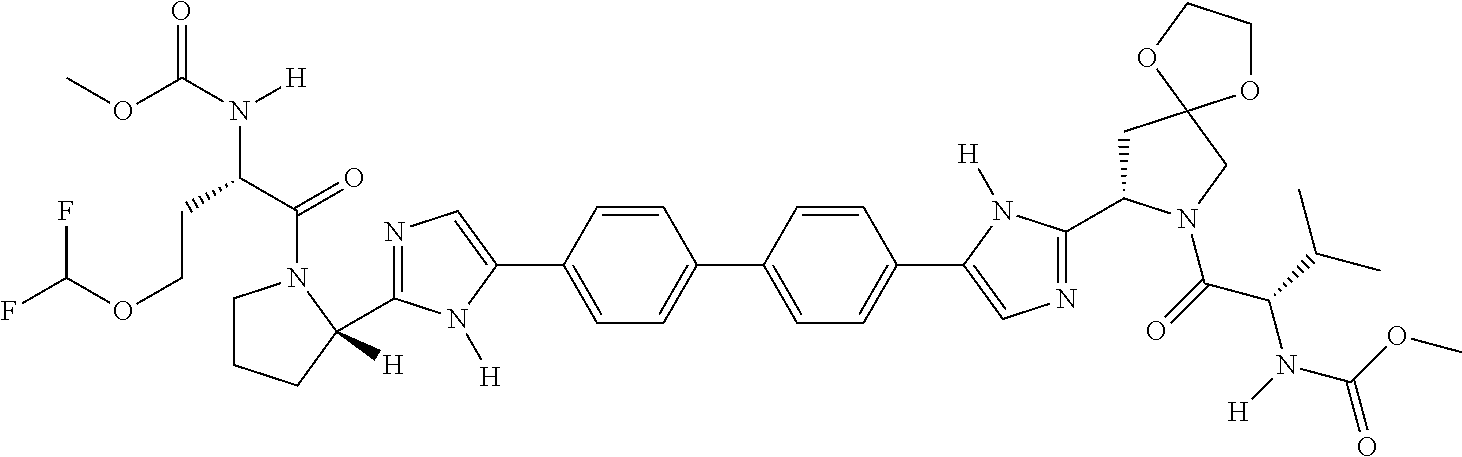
COC(=O)N(C(CCOC(F)F)C(=O)N1CCCC1(C1=NC=C(C2=CC=C(C3=CC=C(C4=CN=C(C5CC6(CN5C(C(N(C(=O)OC)[H])C(C)C)=O)OCCO6)N4[H])C=C3)C=C2)N1[H])[H])[H]
